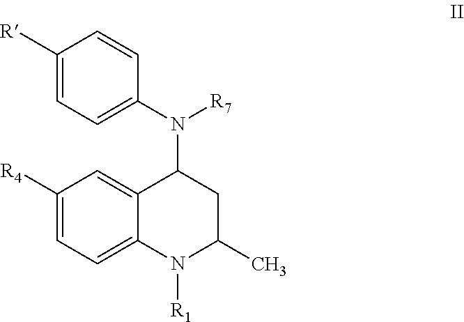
C1([R])=CC=C(N(C2C3=CC([R4])=CC=C3N([R1])C(C)C2)[R7])C=C1
